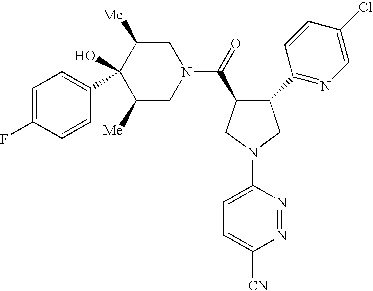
C1N(C(=O)C2C(C3=NC=C(Cl)C=C3)CN(C3=CC=C([CN])N=N3)C2)CC([Me])C(O)(C2=CC=C(F)C=C2)C1[Me]
